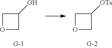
C1OCC1O.C1OCC1[OTs]
